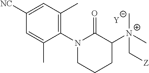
C1=C(C)C(N2C(=O)C([N+](C[Z])(C)C)CCC2)=C(C)C=C1[NC].[Y]
